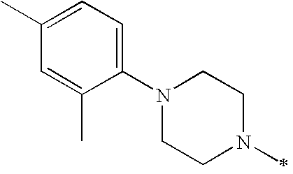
N1(C2=CC=C(C)C=C2C)CCN(C)CC1
